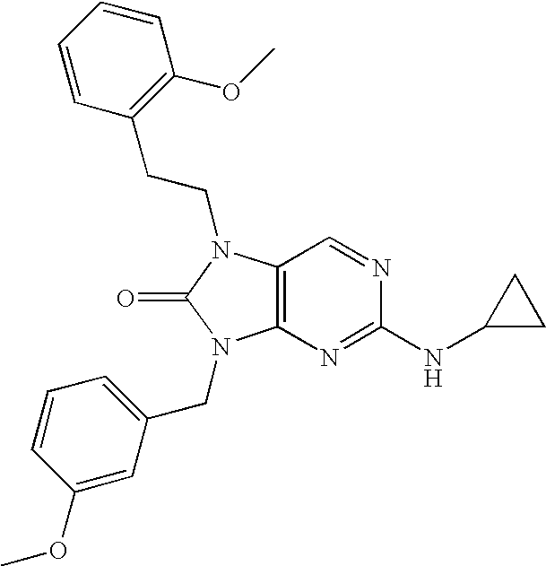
C12=C(N(CCC3=C(OC)C=CC=C3)C(=O)N1CC1=CC=CC(OC)=C1)C=NC(NC1CC1)=N2
